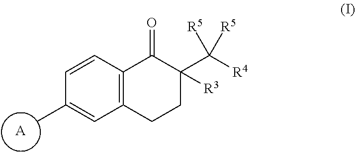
C12=C(C=CC(C)=C1)C(=O)C([R3])(C([R4])([R5])[R5])CC2.[A]
